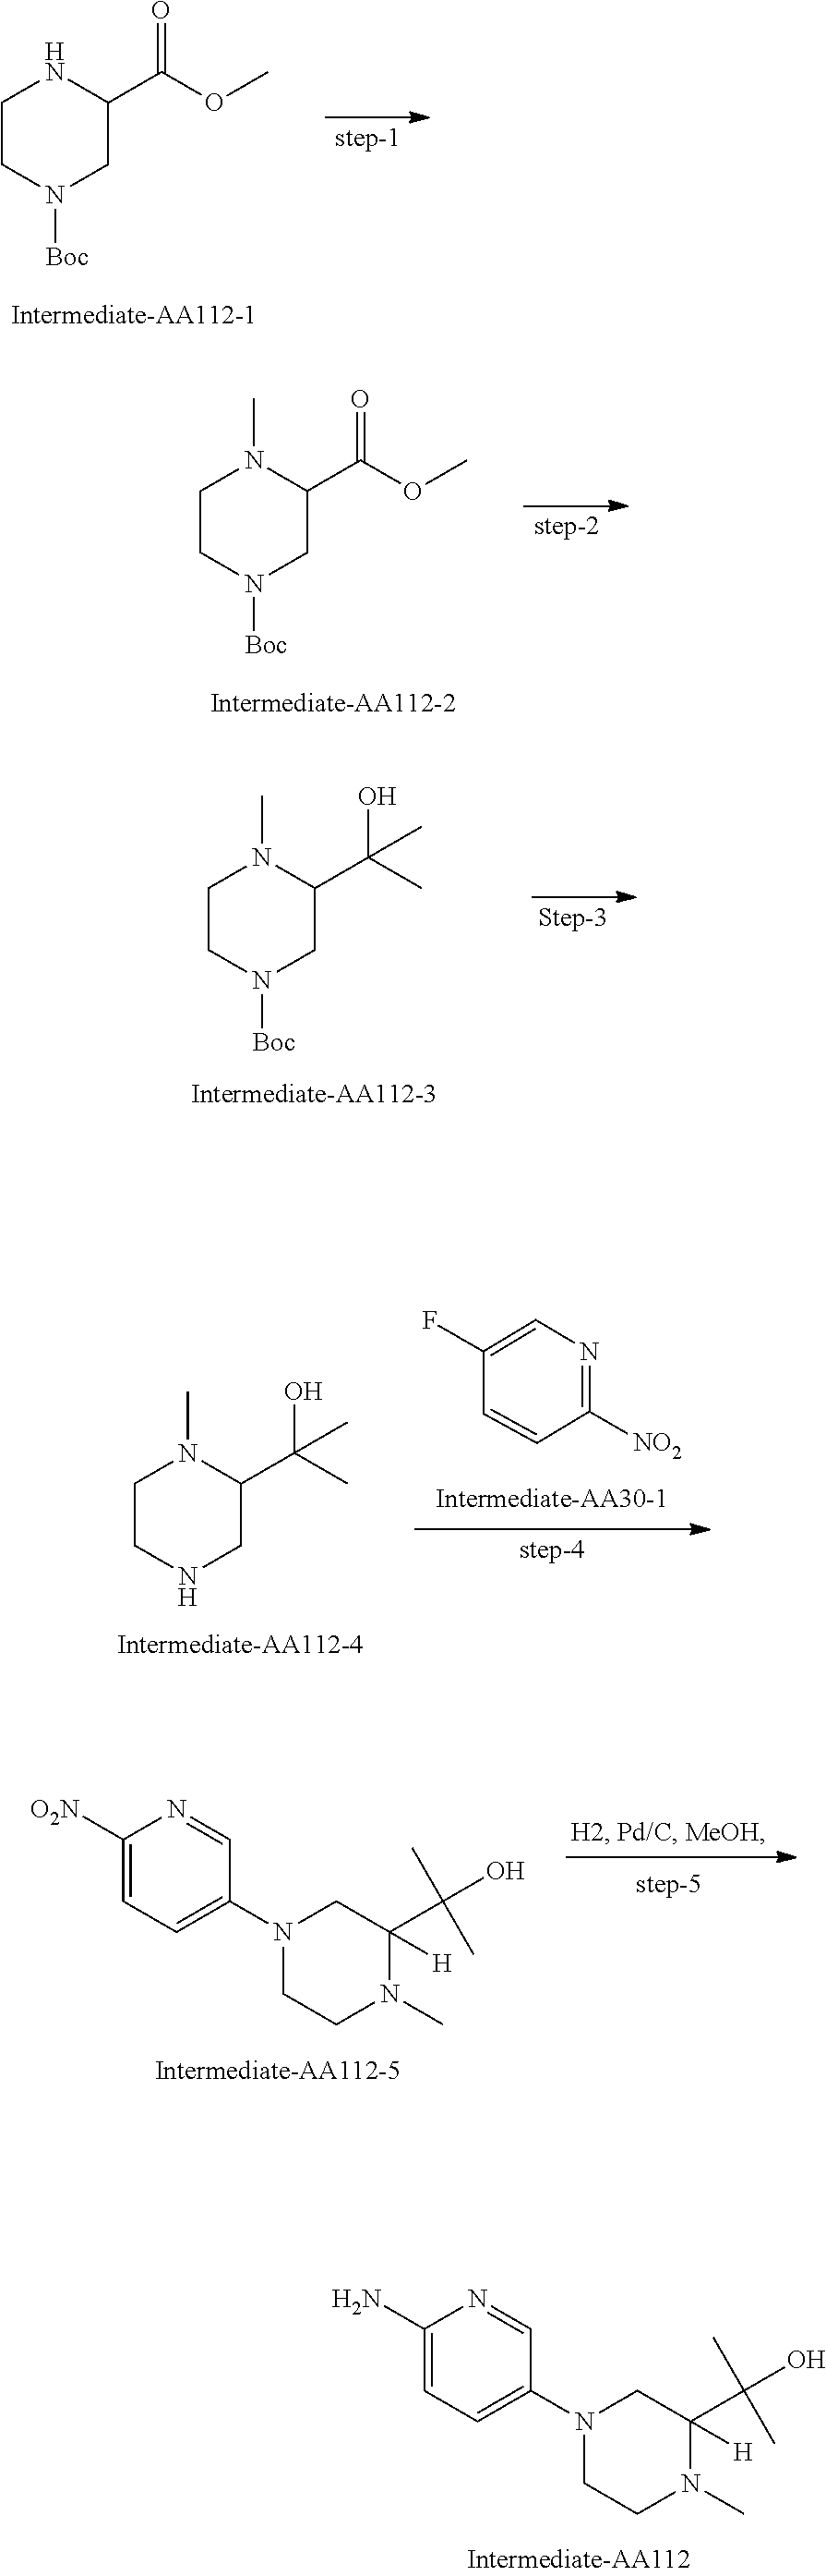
C1CN(C2=CC=C(N)N=C2)CC(C(C)(O)C)([H])N1C.N1([Boc])CCNC(C(=O)OC)C1.N1([Boc])CCN(C)C(C(=O)OC)C1.N1(C)CCN([Boc])CC1C(C)(O)C.N1(C)CCNCC1C(C)(O)C.C1=CC(F)=CN=C1[NO2].C1CN(C2=CC=C([O2N])N=C2)CC(C(C)(O)C)([H])N1C
